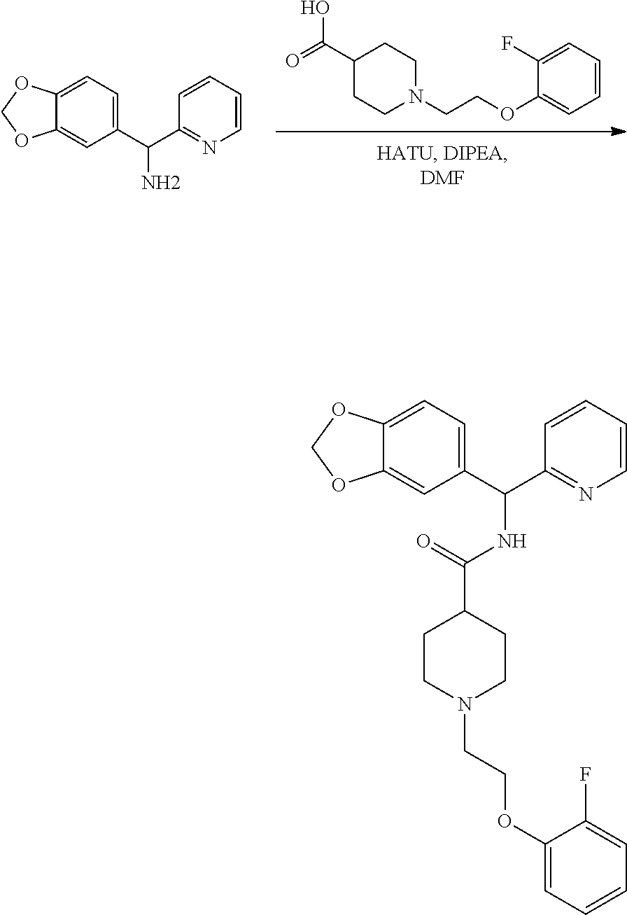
C1(C(=O)O)CCN(CCOC2=CC=CC=C2F)CC1.C1(C(C2=NC=CC=C2)N)=CC=C2C(=C1)OCO2.C1CN(CCOC2=CC=CC=C2F)CCC1C(NC(C1=NC=CC=C1)C1=CC=C2C(=C1)OCO2)=O
